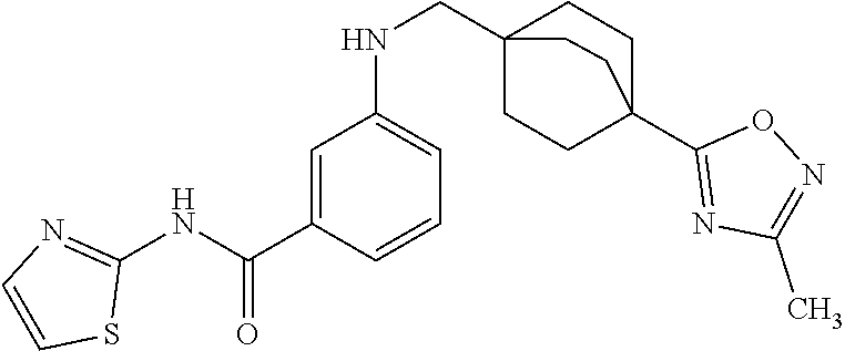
C1(NC(C2=CC(NCC34CCC(C5=NC(C)=NO5)(CC3)CC4)=CC=C2)=O)=NC=CS1
